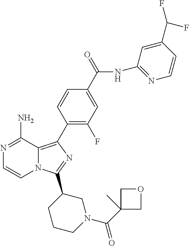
N12C(=C(C3=C(F)C=C(C(=O)NC4=NC=CC(C(F)F)=C4)C=C3)N=C1C1CCCN(C(C3(C)COC3)=O)C1)C(N)=NC=C2
